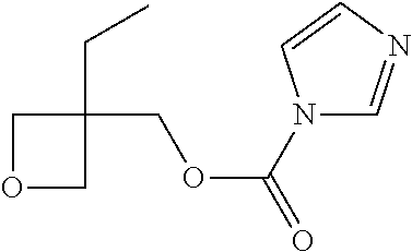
N1(C(=O)OCC2(CC)COC2)C=NC=C1
